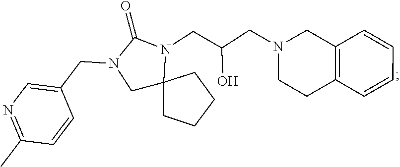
C1C2(N(CC(CN3CCC4=C(C3)C=CC=C4)O)C(=O)N1CC1=CN=C(C)C=C1)CCCC2
